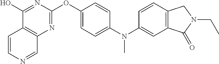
C1(O)=NC(OC2=CC=C(N(C3=CC4=C(C=C3)CN(CC)C4=O)C)C=C2)=NC2=C1C=CN=C2
